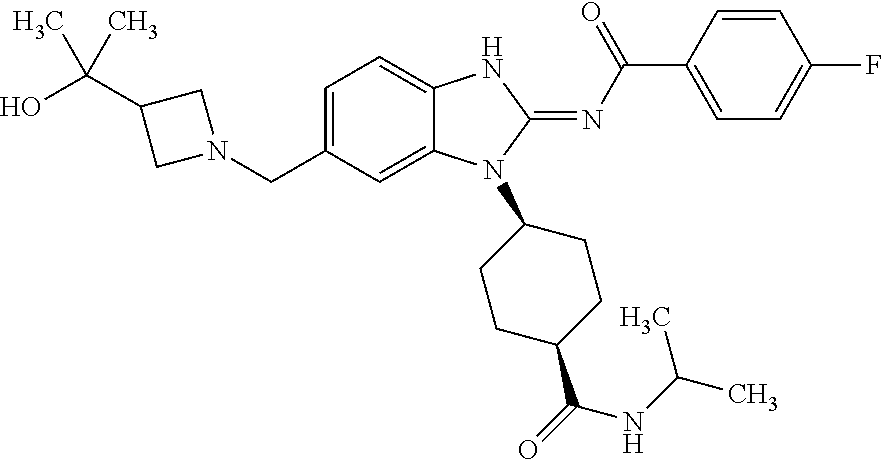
C1=C(CN2CC(C(O)(C)C)C2)C=C2C(=C1)NC(=NC(C1=CC=C(F)C=C1)=O)N2C1CCC(C(NC(C)C)=O)CC1
